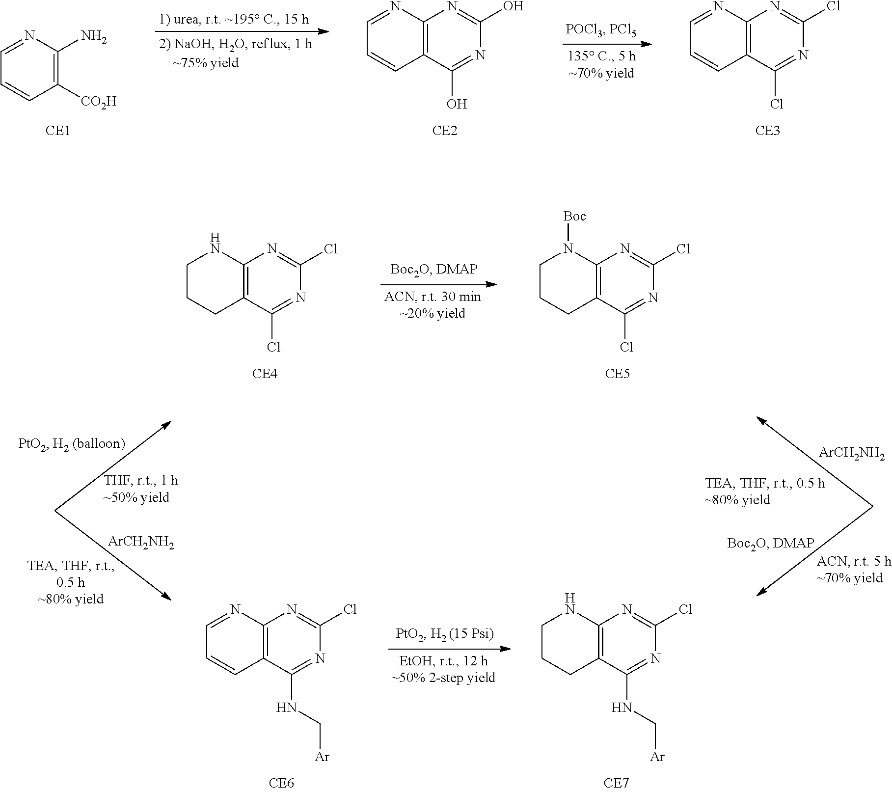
C1([CO2H])=C(N)N=CC=C1.C12=C(C(Cl)=NC(Cl)=N1)C=CC=N2.C12=C(C(O)=NC(O)=N1)C=CC=N2.C12=C(C(Cl)=NC(Cl)=N1)CCCN2.C12=C(C(Cl)=NC(Cl)=N1)CCCN2[Boc].C12=C(C(NC[Ar])=NC(Cl)=N1)C=CC=N2.C12=C(C(NC[Ar])=NC(Cl)=N1)CCCN2.[ArCH2NH2].[ArCH2NH2]
